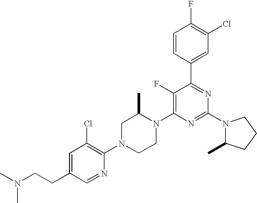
C1=C(CCN(C)C)C=NC(N2CCN(C3=C(F)C(C4=CC(Cl)=C(F)C=C4)=NC(N4C(C)CCC4)=N3)C(C)C2)=C1Cl
